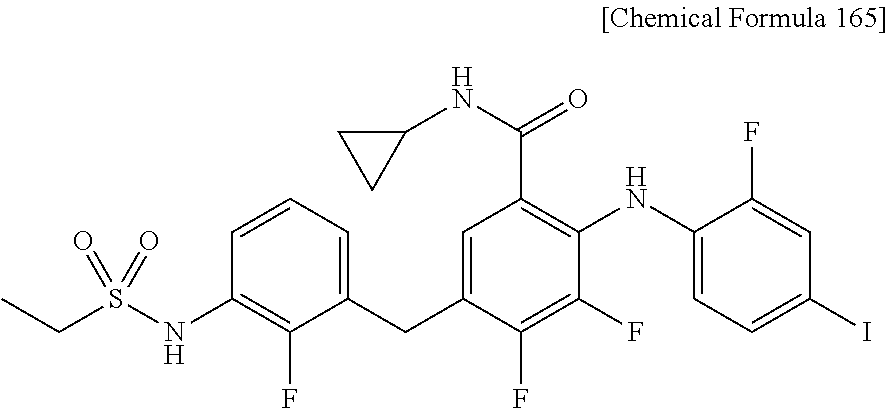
C1(NC2=C(C(NC3CC3)=O)C=C(CC3=CC=CC(NS(CC)(=O)=O)=C3F)C(F)=C2F)=CC=C(I)C=C1F
